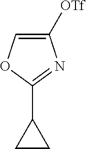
C1([OTf])=COC(C2CC2)=N1
